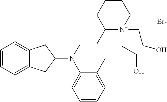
C1=CC=C2C(=C1)CC(N(CCC1[N+](CCO)(CCO)CCCC1)C1=CC=CC=C1C)C2.[Br-]
